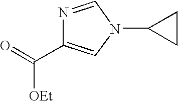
N1=CN(C2CC2)C=C1C([OEt])=O
